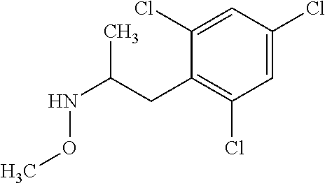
C1=C(Cl)C=C(Cl)C(CC(NOC)C)=C1Cl
